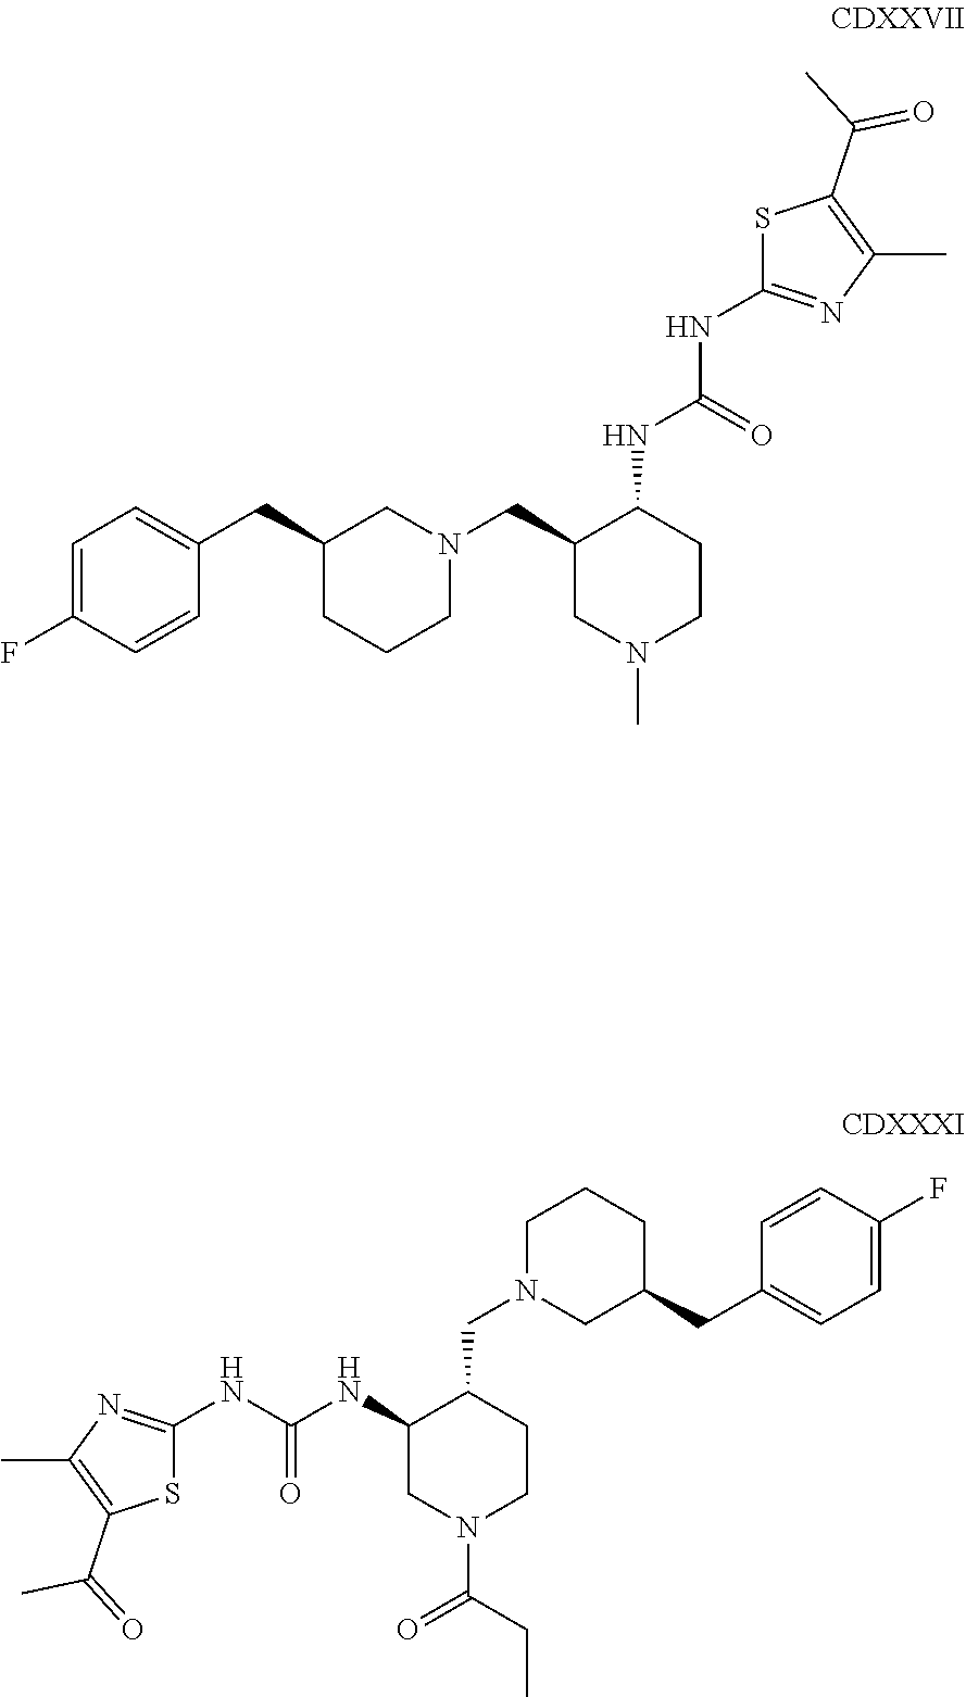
N(C(NC1CN(C(=O)CC)CCC1CN1CC(CC2=CC=C(F)C=C2)CCC1)=O)C1=NC(C)=C(C(=O)C)S1.C1=C(F)C=CC(CC2CCCN(CC3CN(C)CCC3NC(=O)NC3=NC(C)=C(C(=O)C)S3)C2)=C1
